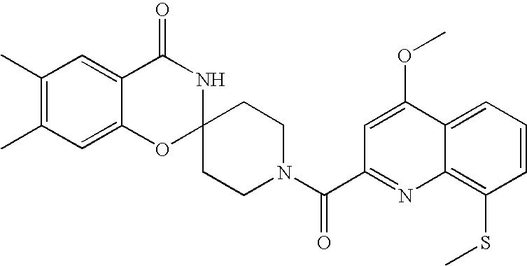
C1(C)=C(C)C=C2C(=C1)C(=O)NC1(O2)CCN(C(C2=NC3=C(SC)C=CC=C3C(OC)=C2)=O)CC1
